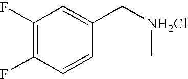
C1(F)=C(F)C=CC(C[NH2Cl]C)=C1
